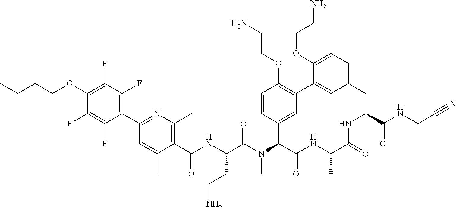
C1(C(NC(C(N(C2C(=O)NC(C)C(=O)NC(C(NCC#N)=O)CC3=CC=C(OCCN)C(=C3)C3=C(OCCN)C=CC2=C3)C)=O)CCN)=O)=C(C)N=C(C2=C(F)C(F)=C(OCCCC)C(F)=C2F)C=C1C
